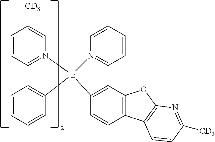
C1=C([CD3])C=CC2=N1[Ir]1(C3=C2C=CC=C3)N2=C(C=CC=C2)C2=C1C=CC1=C2OC2=C1C=CC([CD3])=N2
